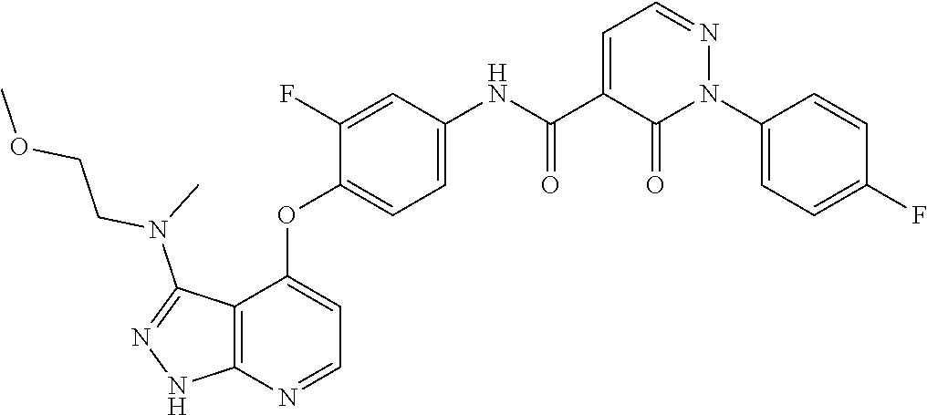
CN(C1=NNC2=C1C(OC1=CC=C(NC(C3=CC=NN(C4=CC=C(F)C=C4)C3=O)=O)C=C1F)=CC=N2)CCOC
